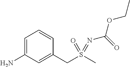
C1=C(N)C=C(CS(C)(=O)=NC(OCC)=O)C=C1
